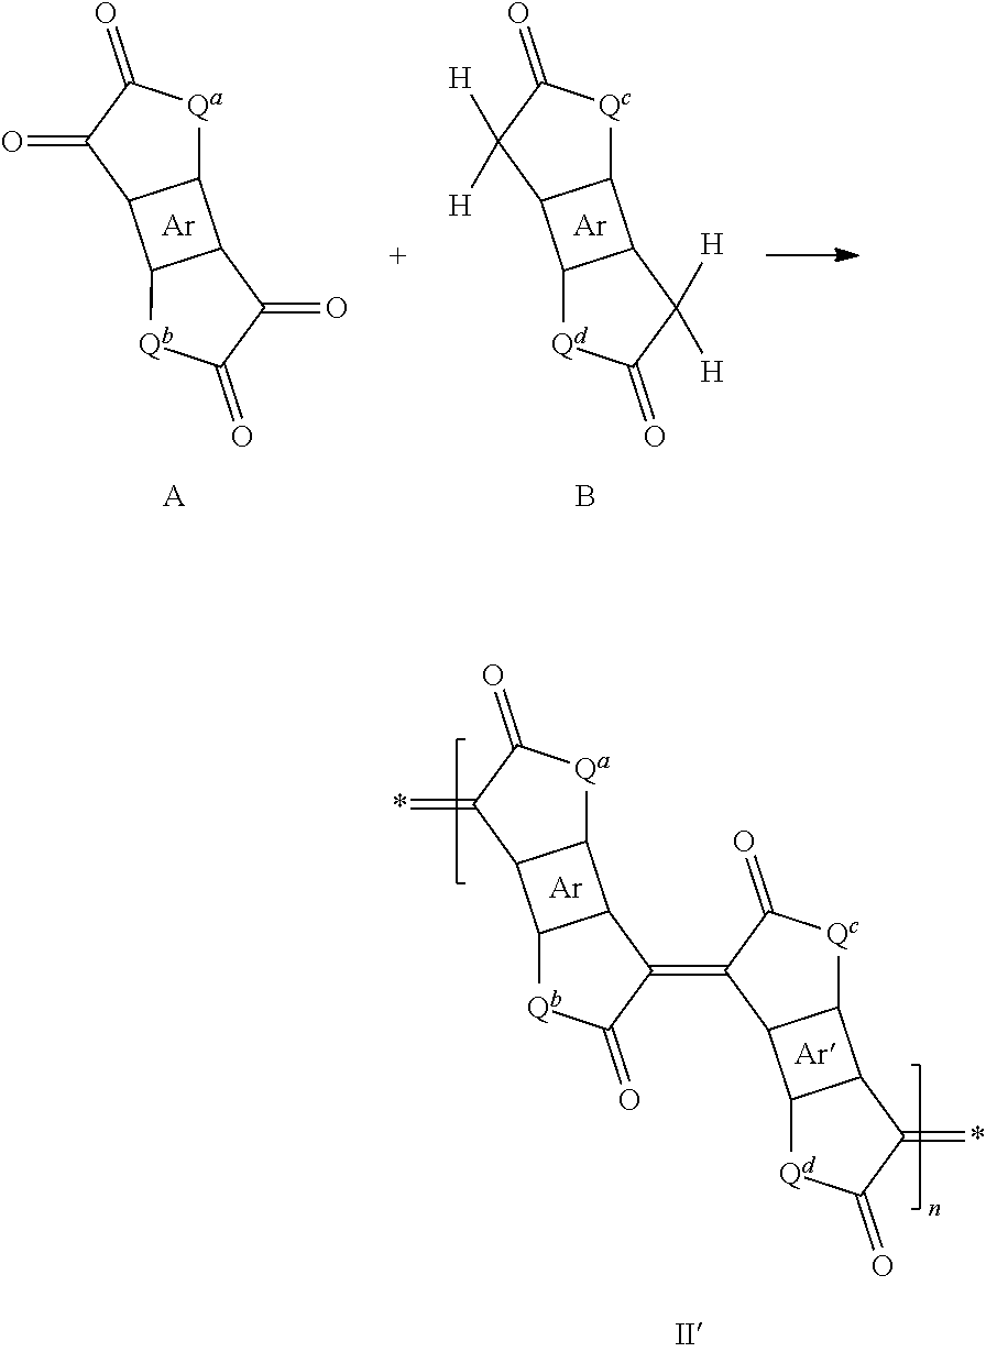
C12C3C(C1[Qa]C(=O)C2=*)C(=C1C2C4C(C2[Qc]C1=O)C(=*)C(=O)[Qd]4)C(=O)[Qb]3.[Ar].[Ar].C12C3C(C1[Qa]C(=O)C2=O)C(=O)C(=O)[Qb]3.[Ar].[A].C12C3C(C1[Qc]C(=O)C2([H])[H])C([H])([H])C(=O)[Qd]3.[Ar].B
